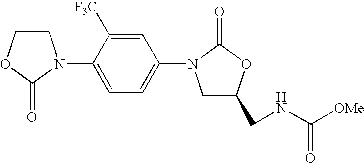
C1COC(=O)N1C1=CC=C(N2CC(CNC([OMe])=O)OC2=O)C=C1[F3C]
